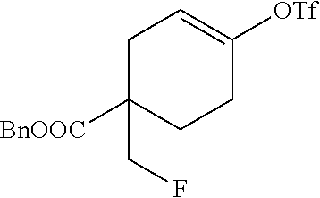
C1C(CF)([BnOOC])CCC([OTf])=C1
